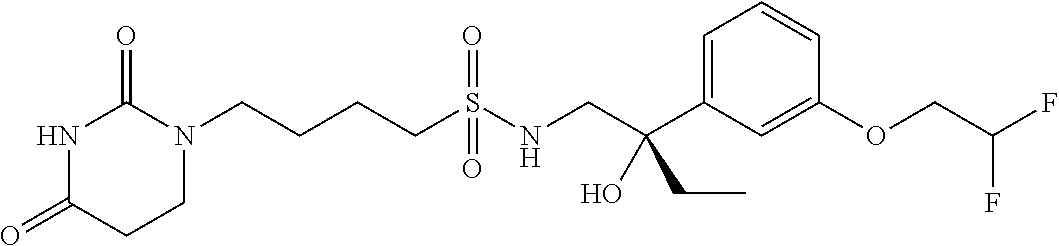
N1C(=O)CCN(CCCCS(NCC(C2=CC=CC(OCC(F)F)=C2)(CC)O)(=O)=O)C1=O
